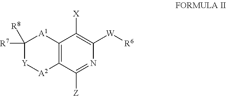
C12=C(C([Z])=NC([W][R6])=C1[X])[A2][Y]C([R8])([R7])[A1]2
